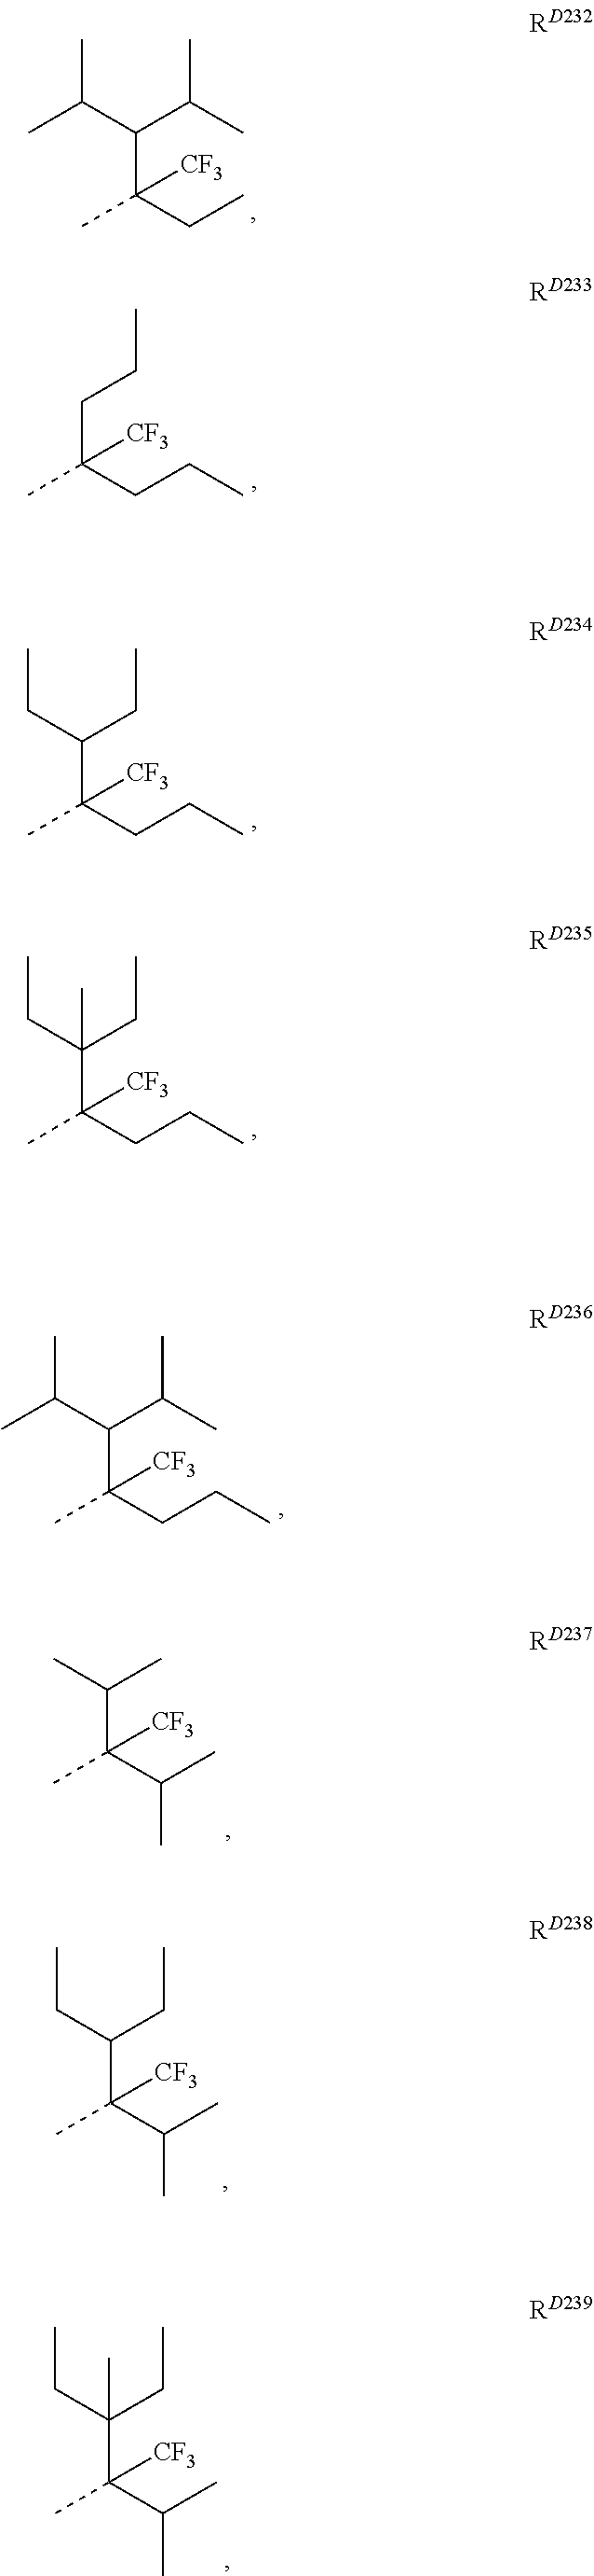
C(C(CC)(C)[CF3])(C(C)C)C(C)C.C(C(CCC)(C)[CF3])CC.C(C(CCC)(C)[CF3])(CC)CC.C(C(CCC)(C)[CF3])(CC)(CC)C.C(C(CCC)(C)[CF3])(C(C)C)C(C)C.C(C(C(C)C)(C)[CF3])(C)C.C(C(C(C)C)(C)[CF3])(CC)CC.C(C(C(C)C)(C)[CF3])(CC)(CC)C
